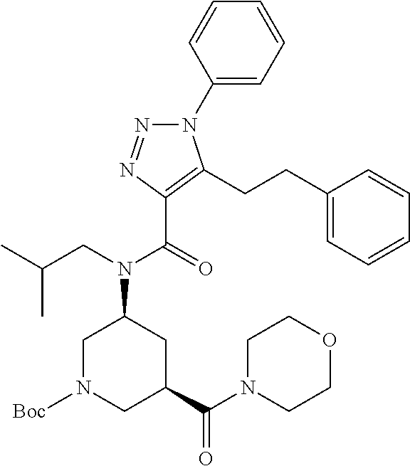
C1(N2N=NC(C(=O)N(CC(C)C)C3CN([Boc])CC(C(N4CCOCC4)=O)C3)=C2CCC2=CC=CC=C2)=CC=CC=C1
